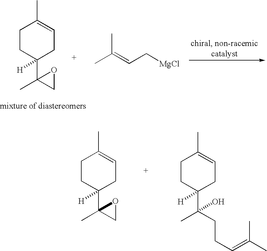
C1CC(C(CCC=C(C)C)(C)O)([H])CC=C1C.C1CC(C2(C)CO2)([H])CC=C1C.C1CC(C2(C)CO2)([H])CC=C1C.CC(=CC[MgCl])C
